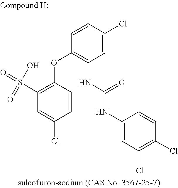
O(C1=C(S(=O)(O)=O)C=C(Cl)C=C1)C1=C(NC(NC2=CC(Cl)=C(Cl)C=C2)=O)C=C(Cl)C=C1
